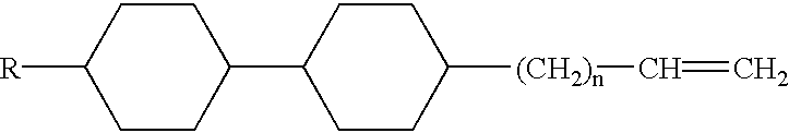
[R]C1CCC(C2CCC([(CH2)n]C=C)CC2)CC1
